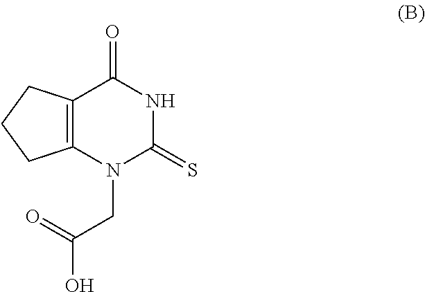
C12=C(N(CC(O)=O)C(=S)NC1=O)CCC2
